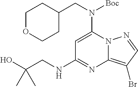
C1=C(N(CC2CCOCC2)[Boc])N2C(=C(Br)C=N2)N=C1NCC(O)(C)C
